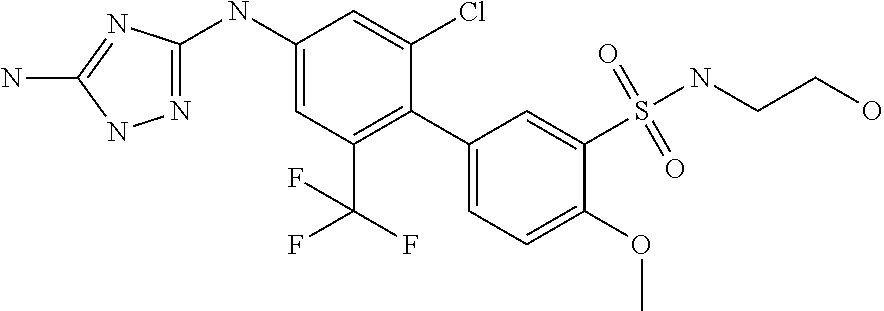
N1=C(NC2=CC(C(F)(F)F)=C(C3=CC=C(OC)C(S(NCCO)(=O)=O)=C3)C(Cl)=C2)N=C(N)N1
